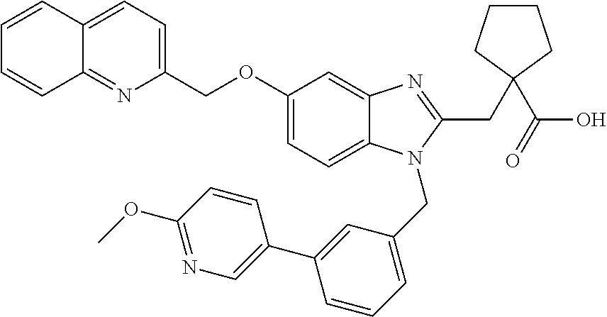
C1=CC=CC2=NC(COC3=CC=C4C(=C3)N=C(CC3(C(O)=O)CCCC3)N4CC3=CC=CC(C4=CN=C(OC)C=C4)=C3)=CC=C12
